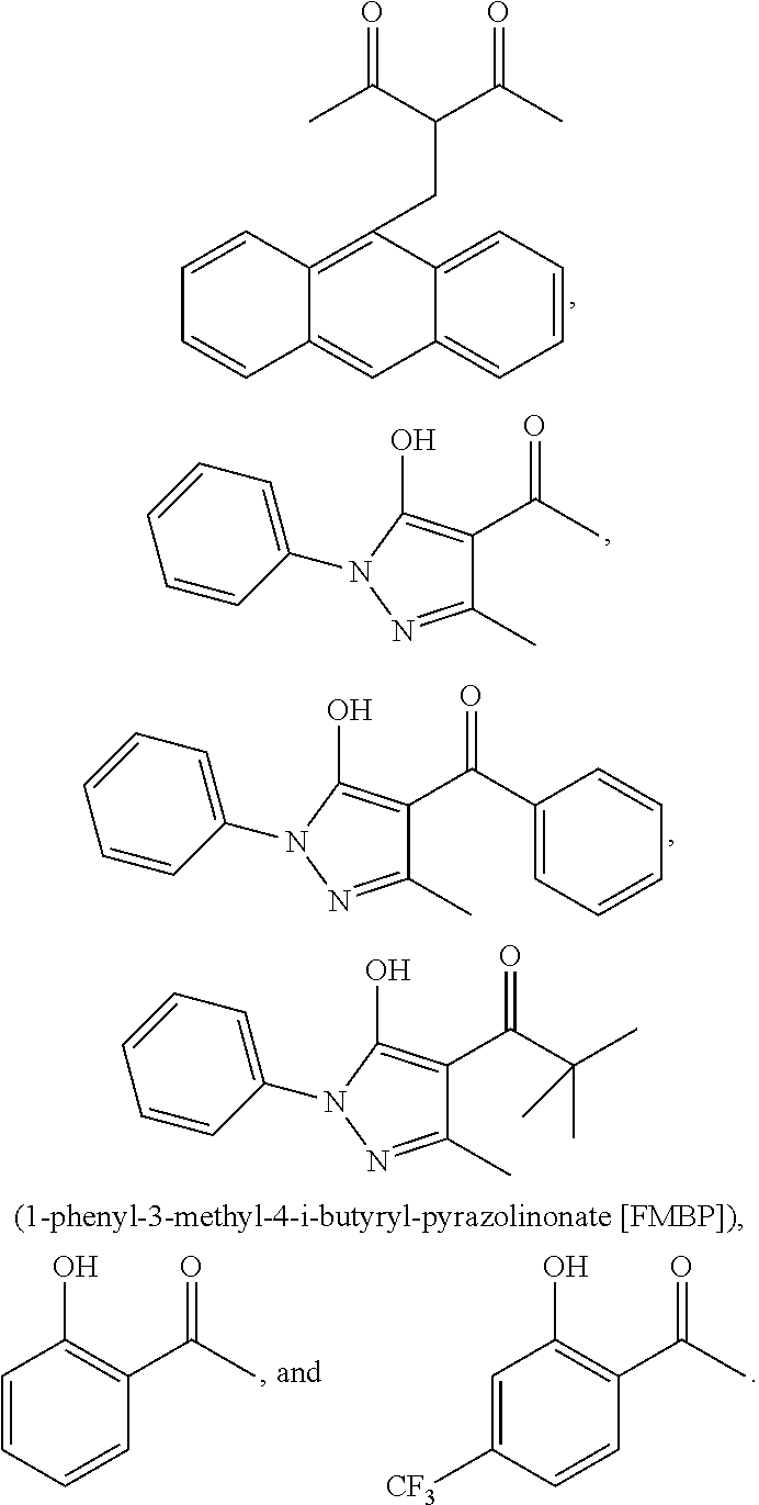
C12=CC=CC=C1C(CC(C(C)=O)C(C)=O)=C1C(=C2)C=CC=C1.C1(C)=NN(C2=CC=CC=C2)C(O)=C1C(C)=O.C1(C)=NN(C2=CC=CC=C2)C(O)=C1C(C1=CC=CC=C1)=O.C1(C)=NN(C2=CC=CC=C2)C(O)=C1C(C(C)(C)C)=O.C1=CC=CC(C(C)=O)=C1O.C1=C([CF3])C=CC(C(C)=O)=C1O
